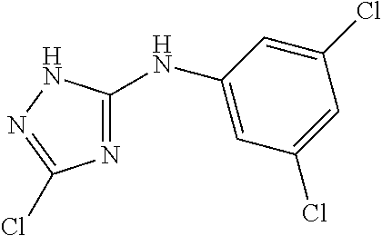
C1=C(NC2=NC(Cl)=NN2)C=C(Cl)C=C1Cl
